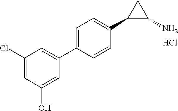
Cl.C1=C(O)C=C(Cl)C=C1C1=CC=C(C2C(N)C2)C=C1
